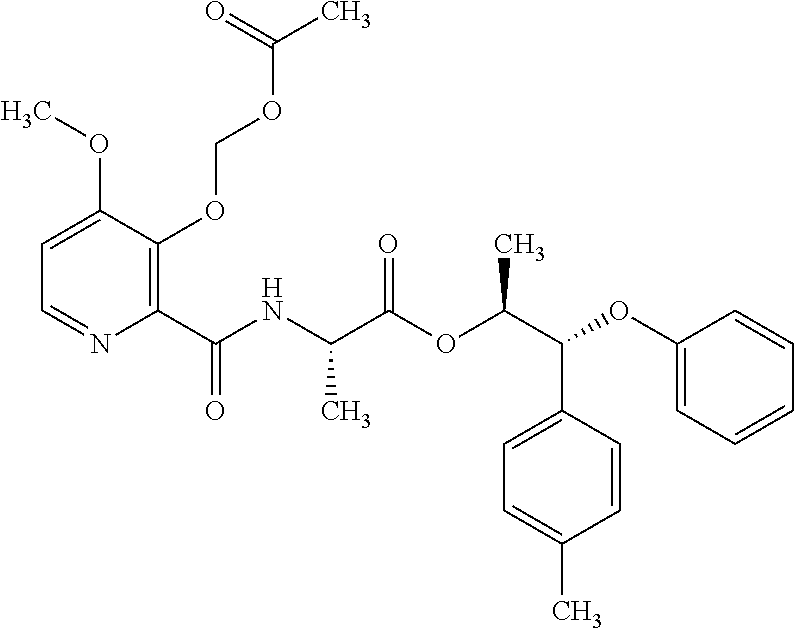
C1=C(OC)C(OCOC(C)=O)=C(C(NC(C(OC(C(OC2=CC=CC=C2)C2=CC=C(C)C=C2)C)=O)C)=O)N=C1
